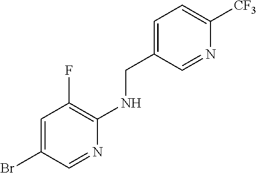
C1=C(CNC2=C(F)C=C(Br)C=N2)C=NC([CF3])=C1
